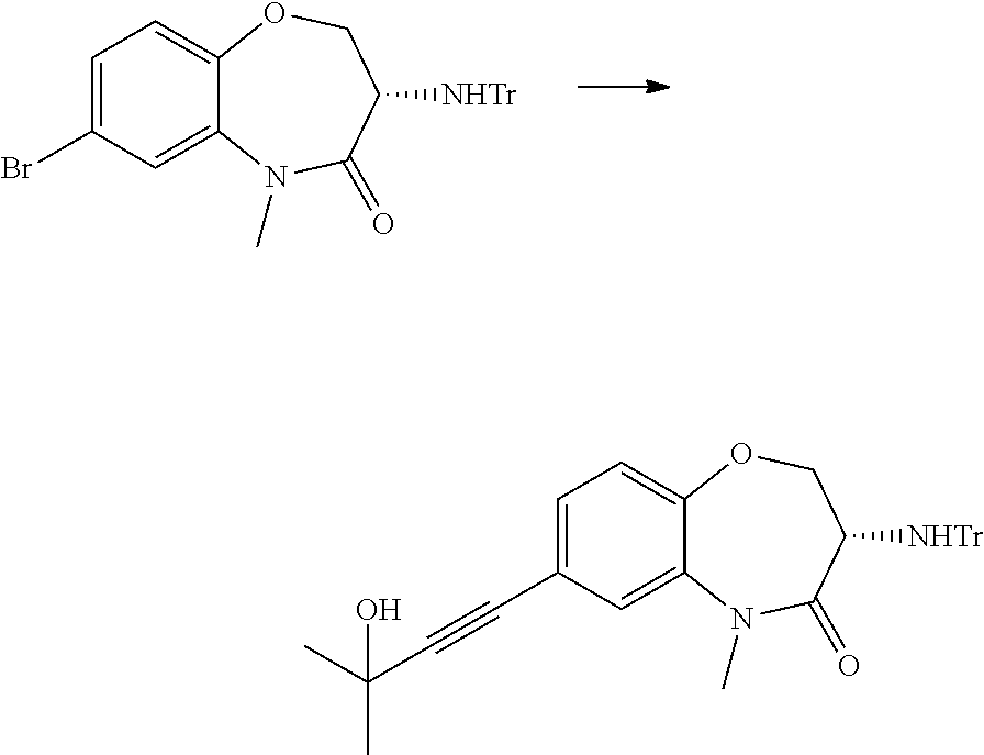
C12=CC(C#CC(C)(C)O)=CC=C1OCC([NHTr])C(=O)N2C.C12=CC(Br)=CC=C1OCC([NHTr])C(=O)N2C
